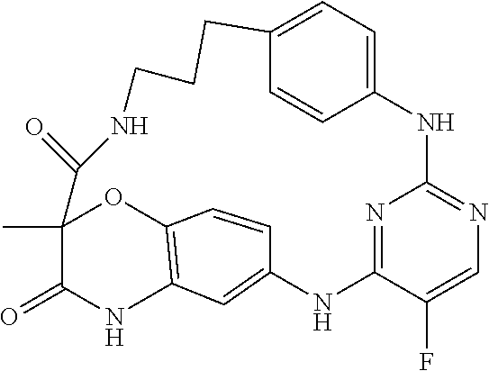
N1=C2C(F)=CN=C1NC1=CC=C(C=C1)CCCNC(=O)C1(C)C(=O)NC3=C(O1)C=CC(=C3)N2
